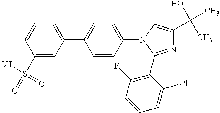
N1=C(C2=C(F)C=CC=C2Cl)N(C2=CC=C(C3=CC=CC(S(=O)(C)=O)=C3)C=C2)C=C1C(O)(C)C
